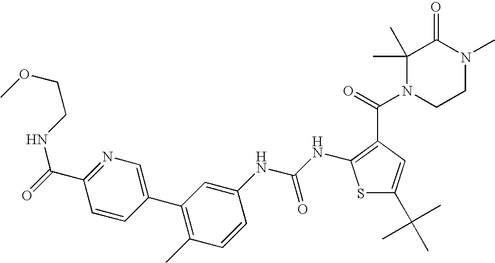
C1=CC(C2=C(C)C=CC(NC(NC3=C(C(=O)N4CCN(C)C(=O)C4(C)C)C=C(C(C)(C)C)S3)=O)=C2)=CN=C1C(=O)NCCOC
